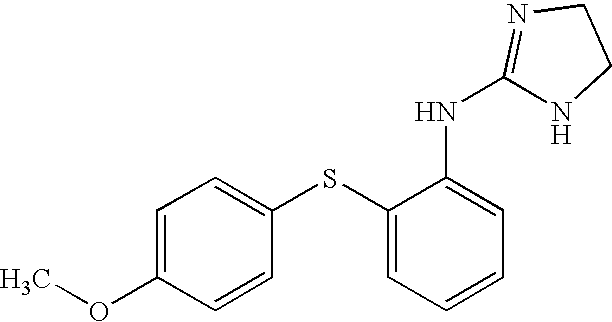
C1=C(OC)C=CC(SC2=CC=CC=C2NC2=NCCN2)=C1
